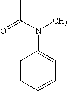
C(C)(N(C1=CC=CC=C1)C)=O
